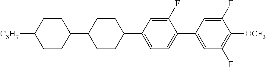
C1(F)=CC(C2CCC(C3CCC([C3H7])CC3)CC2)=CC=C1C1=CC(F)=C([OCF3])C(F)=C1
